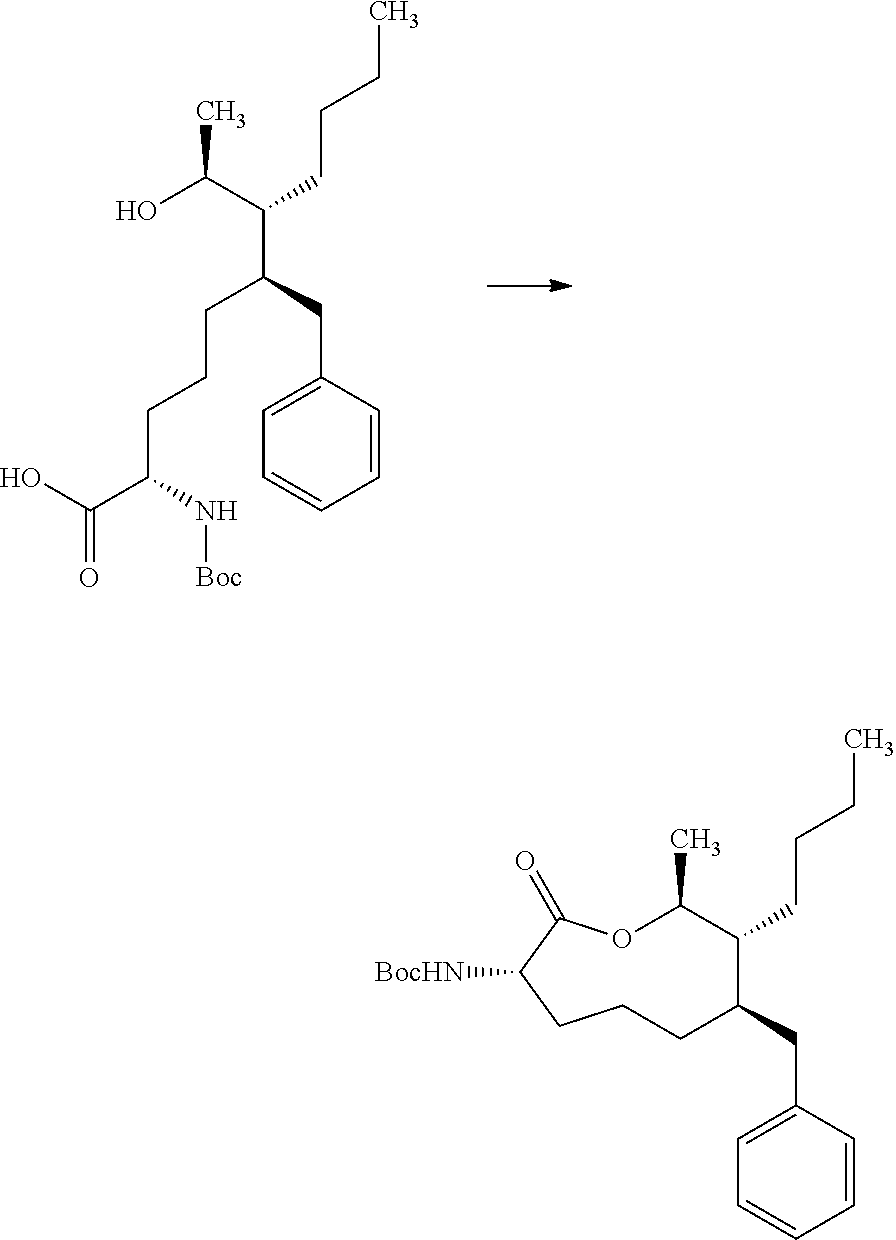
OC(C(C(CCCC(C(O)=O)N[Boc])CC1=CC=CC=C1)CCCC)C.O1C(C)C(CCCC)C(CC2=CC=CC=C2)CCCC([BocHN])C1=O
